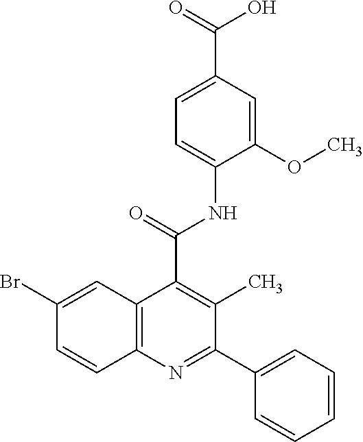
C12=C(N=C(C3=CC=CC=C3)C(C)=C1C(=O)NC1=CC=C(C(=O)O)C=C1OC)C=CC(Br)=C2
